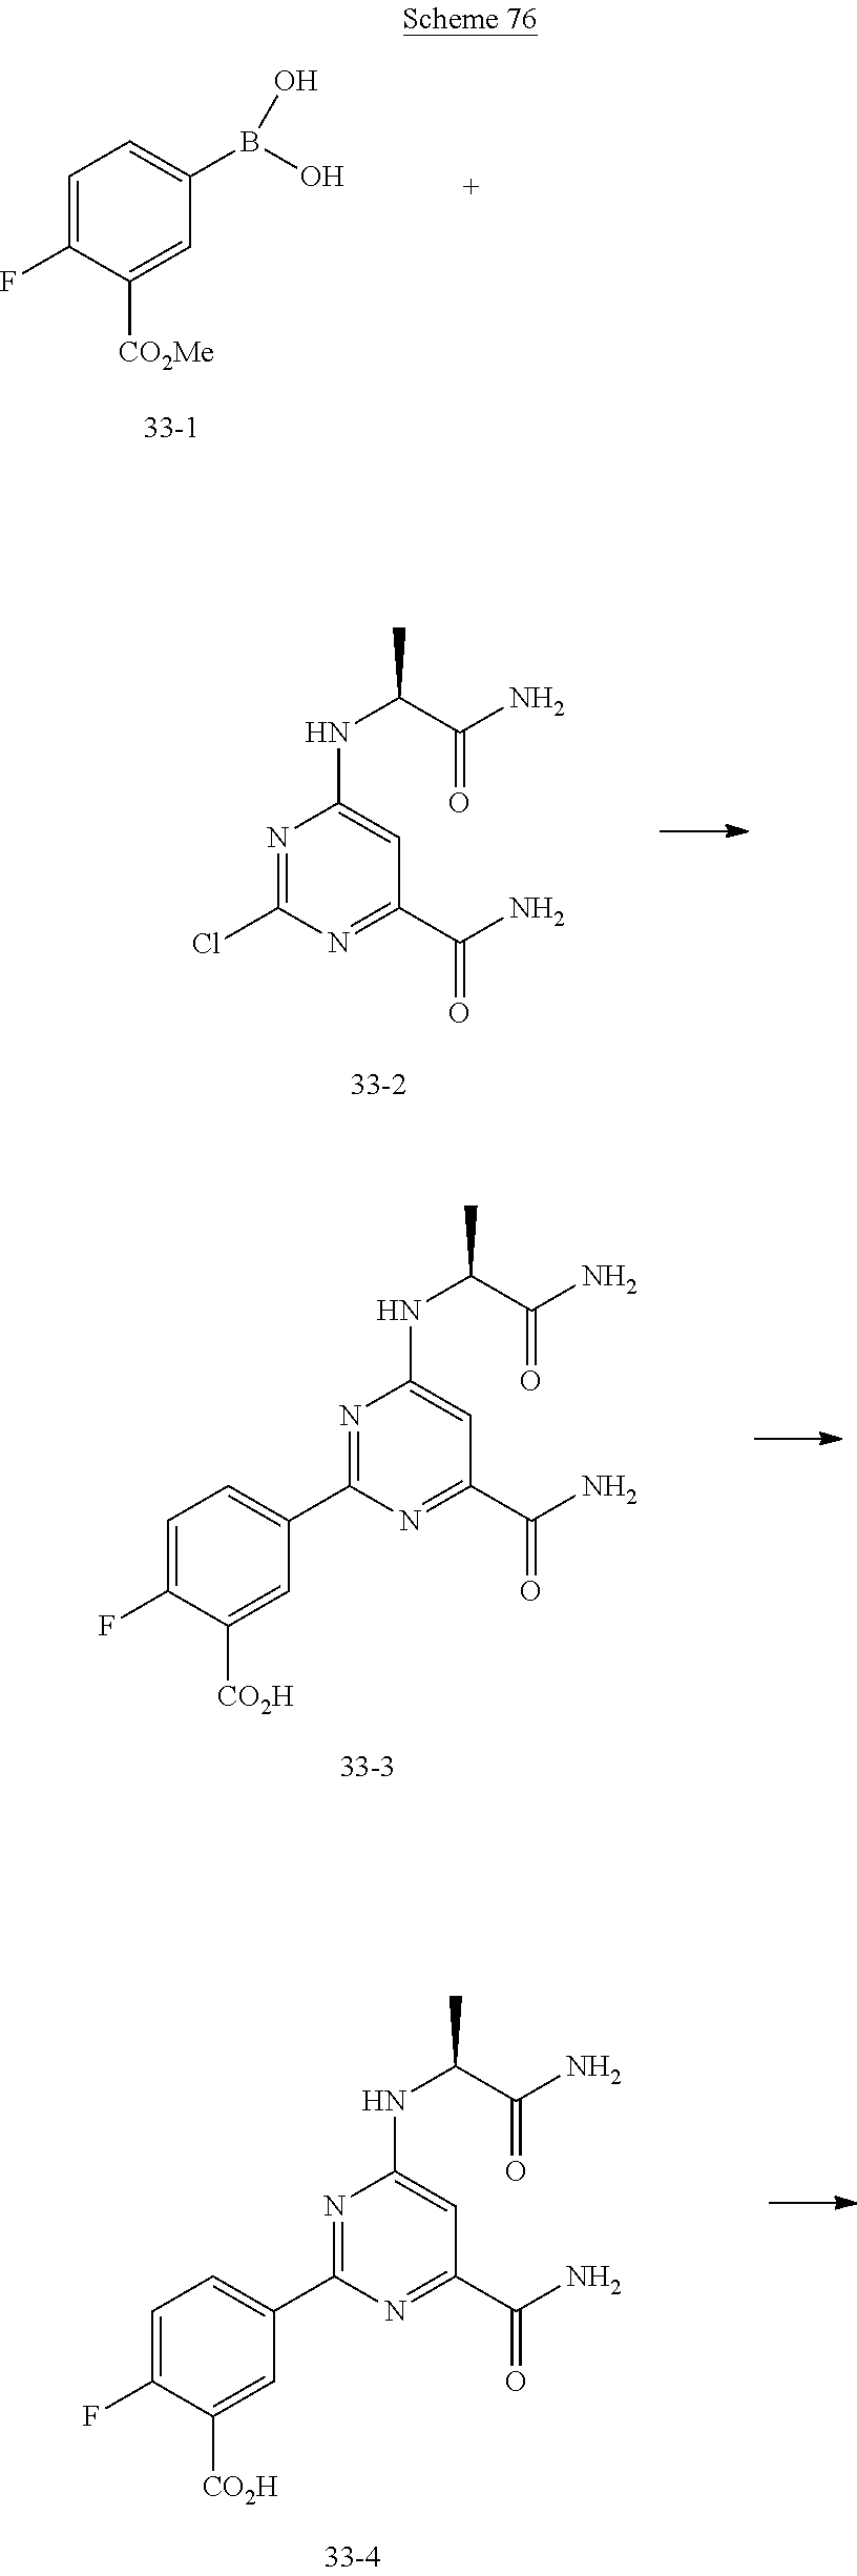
C1=C(F)C([CO2Me])=CC(B(O)O)=C1.N1=C(Cl)N=C(C(N)=O)C=C1NC(C(N)=O)C.N1=C(C2=CC=C(F)C([CO2H])=C2)N=C(C(N)=O)C=C1NC(C(N)=O)C.N1=C(C2=CC=C(F)C([CO2H])=C2)N=C(C(N)=O)C=C1NC(C(N)=O)C
